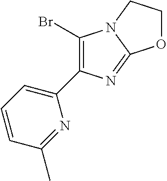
C1(Br)=C(C2=CC=CC(C)=N2)N=C2N1CCO2
